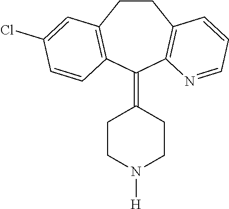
C1CC2=C(C=CC(Cl)=C2)C(=C2CCN([H])CC2)C2=C1C=CC=N2
